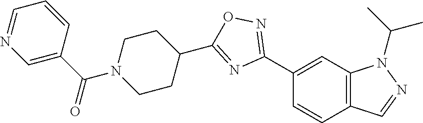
C1(C2=NOC(C3CCN(C(C4=CN=CC=C4)=O)CC3)=N2)=CC2=C(C=C1)C=NN2C(C)C
